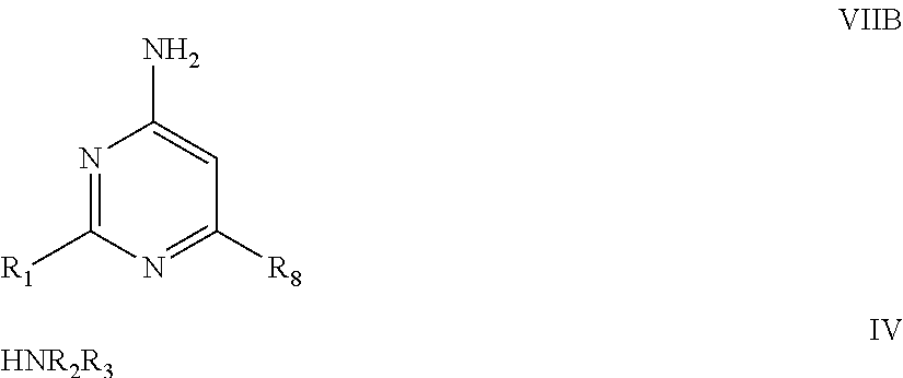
N1=C([R1])N=C([R8])C=C1N.[HNR2R3]
